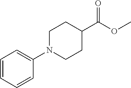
C(OC)(=O)C1CCN(C2=CC=CC=C2)CC1
